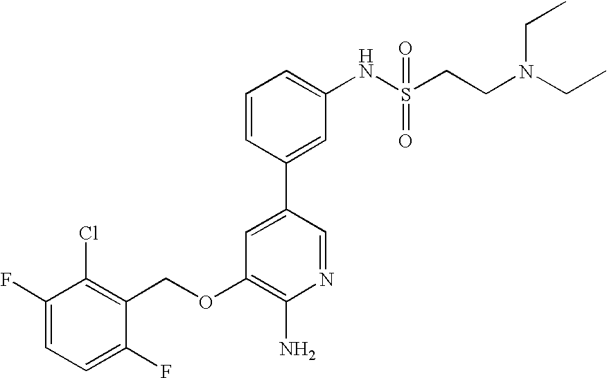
C1(F)=CC=C(F)C(COC2=C(N)N=CC(C3=CC(NS(CCN(CC)CC)(=O)=O)=CC=C3)=C2)=C1Cl
